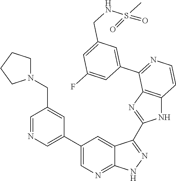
C1=NC=C(C2=CN=C3C(=C2)C(C2=NC4=C(N2)C=CN=C4C2=CC(CNS(C)(=O)=O)=CC(F)=C2)=NN3)C=C1CN1CCCC1
